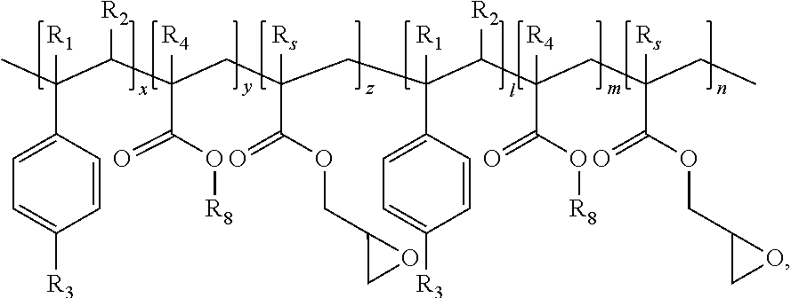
CC(C(C(CC(CC(C(C(CC(CC)([Rs])C(OCC1CO1)=O)([R4])C(O[R8])=O)[R2])([R1])C1=CC=C([R3])C=C1)([Rs])C(OCC1CO1)=O)(C(O[R8])=O)[R4])[R2])([R1])C1=CC=C([R3])C=C1
